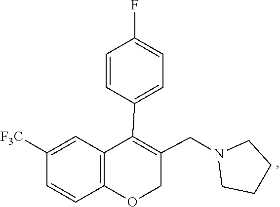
C1CN(CC2=C(C3=CC=C(F)C=C3)C3=C(OC2)C=CC([F3C])=C3)CC1
